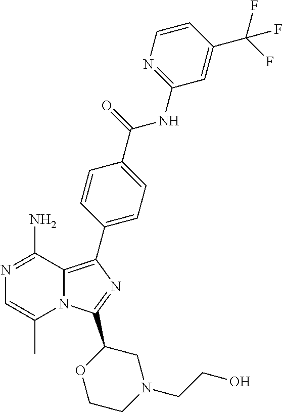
N1=C(N)C2=C(C3=CC=C(C(=O)NC4=NC=CC(C(F)(F)F)=C4)C=C3)N=C(C3OCCN(CCO)C3)N2C(C)=C1
